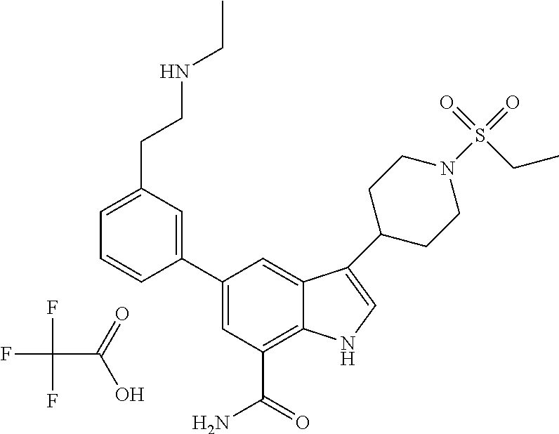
FC(C(=O)O)(F)F.C1=C(CCNCC)C=C(C2=CC(C(=O)N)=C3C(=C2)C(C2CCN(S(=O)(=O)CC)CC2)=CN3)C=C1
